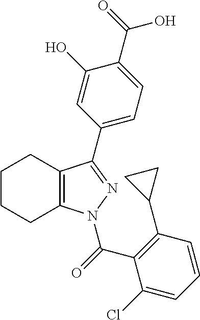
C12=C(N(C(C3=C(C4CC4)C=CC=C3Cl)=O)N=C1C1=CC=C(C(O)=O)C(O)=C1)CCCC2
